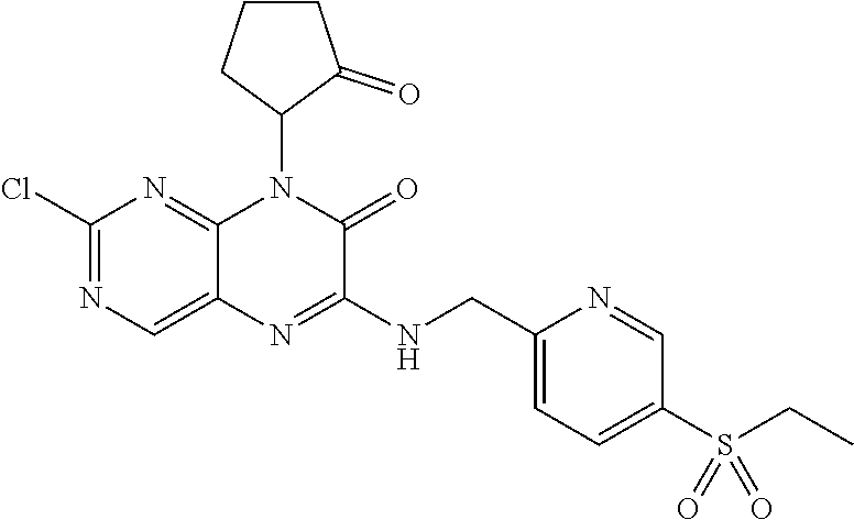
C1(Cl)=NC=C2C(=N1)N(C1C(=O)CCC1)C(=O)C(NCC1=CC=C(S(CC)(=O)=O)C=N1)=N2
